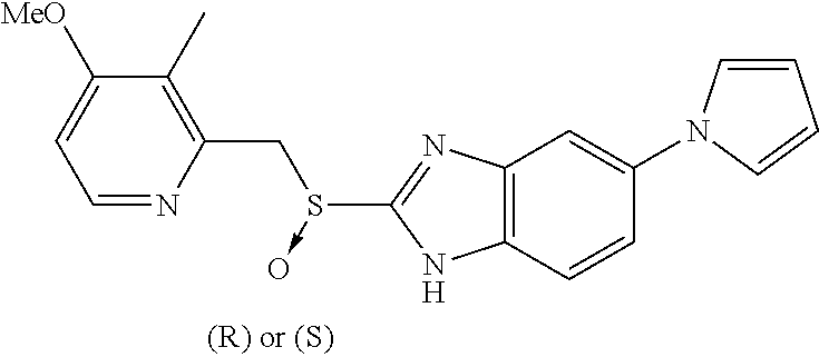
C1([MeO])=CC=NC(CS(->O)C2=NC3=C(N2)C=CC(N2C=CC=C2)=C3)=C1C
